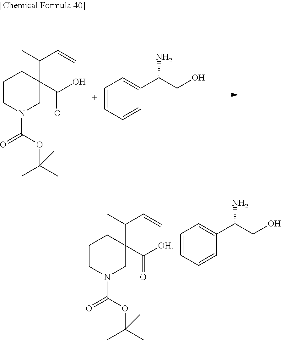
C1CN(C(OC(C)(C)C)=O)CC(C(O)=O)(C(C=C)C)C1.C1=CC=CC(C(CO)N)=C1.C1CN(C(OC(C)(C)C)=O)CC(C([OH])=O)(C(C=C)C)C1.C1=CC=CC(C(CO)N)=C1
